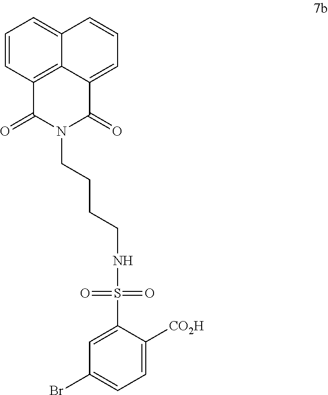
C1=CC2=C3C(=C1)C=CC=C3C(=O)N(CCCCNS(=O)(=O)C1=CC(Br)=CC=C1[CO2H])C2=O
